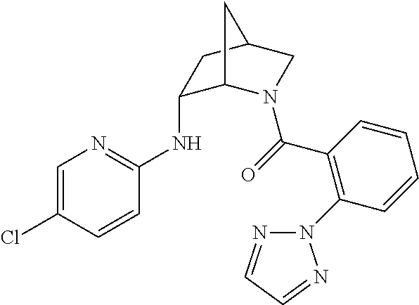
C1=C(Cl)C=CC(NC2C3N(C(=O)C4=C(N5N=CC=N5)C=CC=C4)CC(C2)C3)=N1
